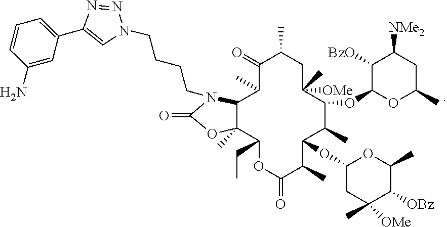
C1(=O)OC2(C)C(C(C)C(=O)C(C)CC([OMe])(C)C(OC3OC(C)CC([NMe2])C3[BzO])C(C)C(OC3CC(C)([OMe])C([OBz])C(C)O3)C(C)C(=O)OC2CC)N1CCCCN1N=NC(C2=CC=CC(N)=C2)=C1
